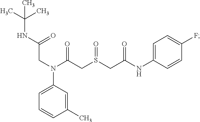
C(C(NC(C)(C)C)=O)N(C(CS(CC(NC1=CC=C(F)C=C1)=O)=O)=O)C1=CC=CC(C)=C1
